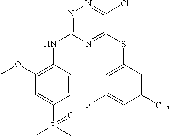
N1=C(NC2=C(OC)C=C(P(=O)(C)C)C=C2)N=C(SC2=CC(F)=CC([CF3])=C2)C(Cl)=N1
